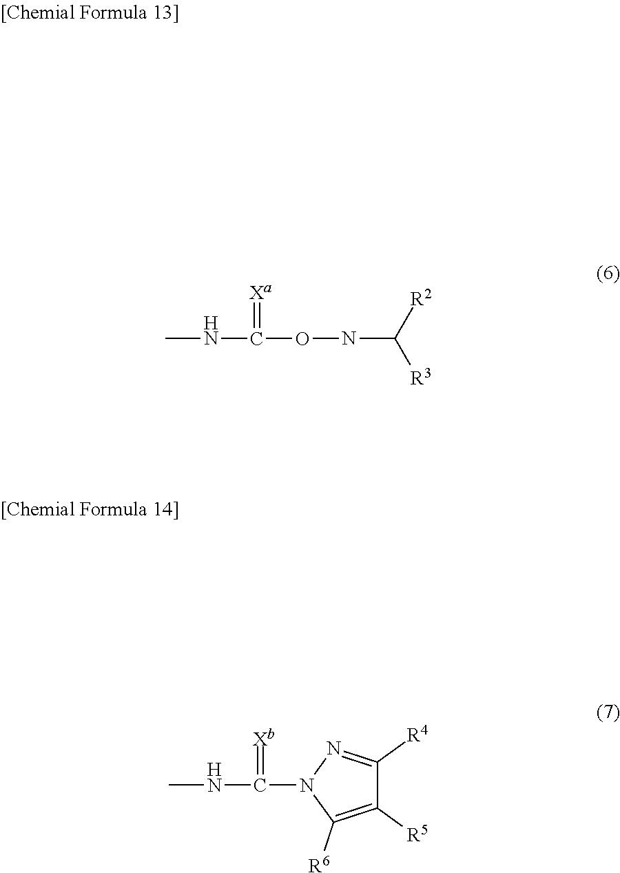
CNC(ONC([R3])[R2])=[Xa].CNC(N1C([R6])=C([R5])C([R4])=N1)=[Xb]
